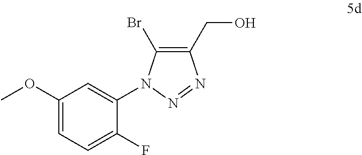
C1(N2C(Br)=C(CO)N=N2)=CC(OC)=CC=C1F
